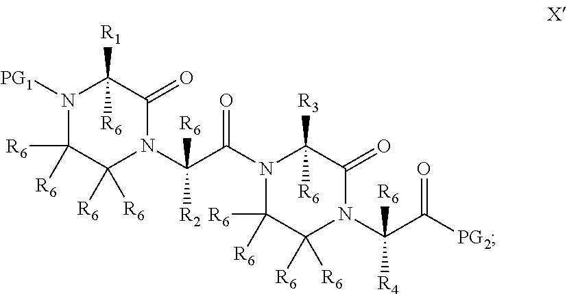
N1([PG1])C([R6])([R6])C([R6])([R6])N(C(C(=O)N2C([R6])([R6])C([R6])([R6])N(C(C([PG2])=O)([R6])[R4])C(=O)C2([R3])[R6])([R6])[R2])C(=O)C1([R1])[R6]
